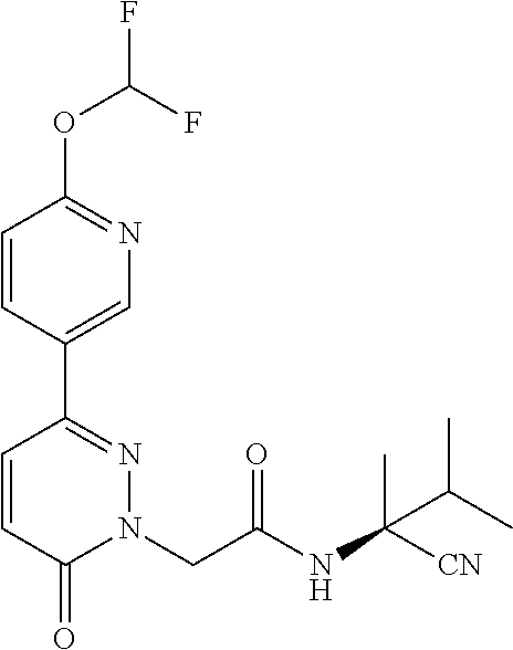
C1=CC(C2=NN(CC(NC([CN])(C)C(C)C)=O)C(=O)C=C2)=CN=C1OC(F)F
